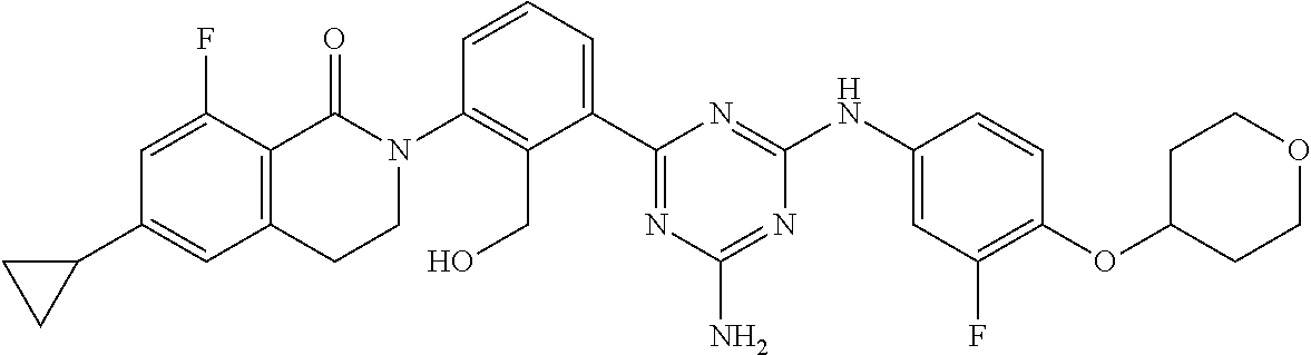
N1(C2=C(CO)C(C3=NC(N)=NC(NC4=CC(F)=C(OC5CCOCC5)C=C4)=N3)=CC=C2)C(=O)C2=C(CC1)C=C(C1CC1)C=C2F
